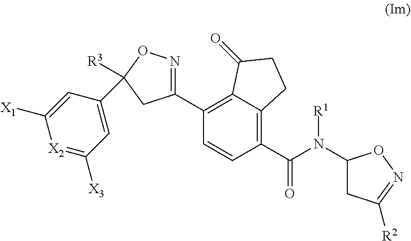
C1(C2=C3C(=C(C(=O)N([R1])C4CC([R2])=NO4)C=C2)CCC3=O)=NOC([R3])(C2=CC([X3])=[X2]C([X1])=C2)C1
